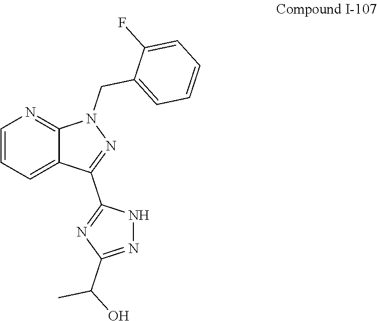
C1(F)=CC=CC=C1CN1N=C(C2=NC(C(C)O)=NN2)C2=CC=CN=C12
